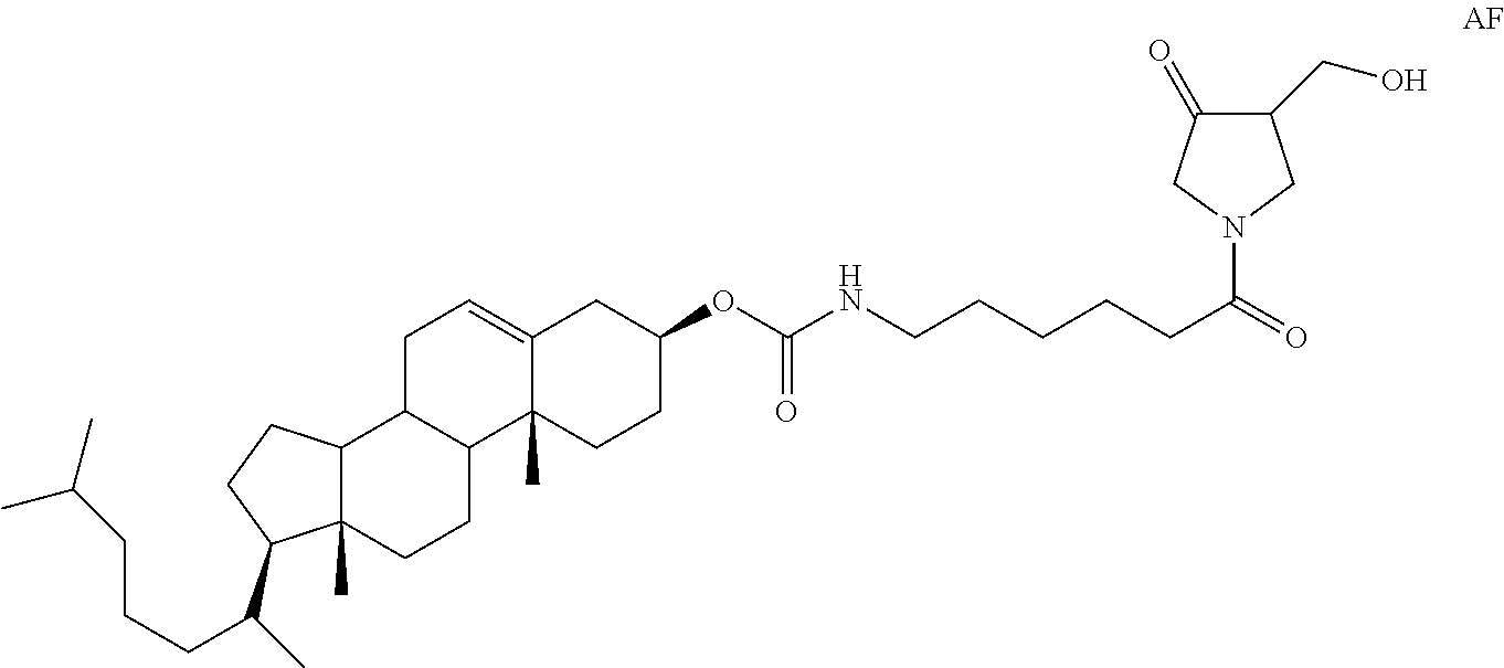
C1C2C(C3(C)C(=C1)CC(OC(=O)NCCCCCC(=O)N1CC(CO)C(=O)C1)CC3)CCC1(C)C2CCC1C(CCCC(C)C)C
